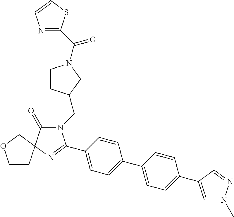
N1(CC2CCN(C(=O)C3=NC=CS3)C2)C(=O)C2(N=C1C1=CC=C(C3=CC=C(C4=CN(C)N=C4)C=C3)C=C1)COCC2
